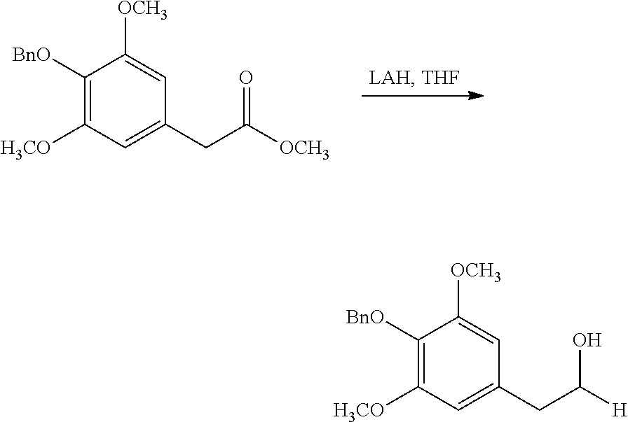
C1([BnO])=C([H3CO])C=C(CC([OCH3])=O)C=C1[OCH3].C1([BnO])=C([H3CO])C=C(CC([H])O)C=C1[OCH3]
